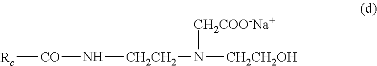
[Rc][CO]N[CH2CH2]N([CH2CH2OH])[CH2COO-Na+]
